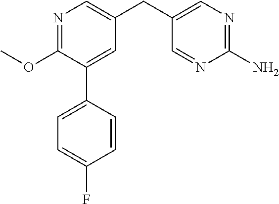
C1(OC)=NC=C(CC2=CN=C(N)N=C2)C=C1C1=CC=C(F)C=C1
